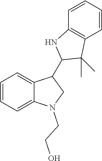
C1=CC=C2C(=C1)C(C1NC3=C(C=CC=C3)C1(C)C)CN2CCO
